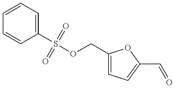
S(OCC1=CC=C(C=O)O1)(C1=CC=CC=C1)(=O)=O
